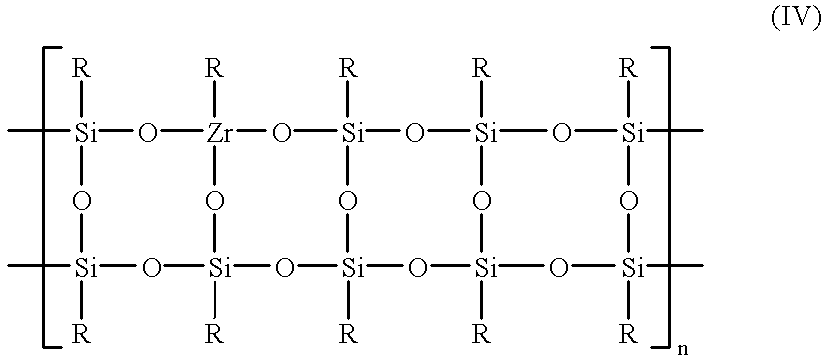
C[Si]1([R])O[Zr]2([R])O[Si]3([R])O[Si]([R])(O[Si]([R])(O[Si](C)[R])C)O[Si](OC)([R])O[Si]([R])(O3)O[Si]([R])(O2)O[Si](C)([R])O1
